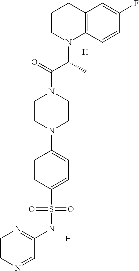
C1=CN=CC(NS(C2=CC=C(N3CCN(C(=O)C(C)N4CCCC5=C4C=CC(F)=C5)CC3)C=C2)(=O)=O)=N1.[H].[H]
